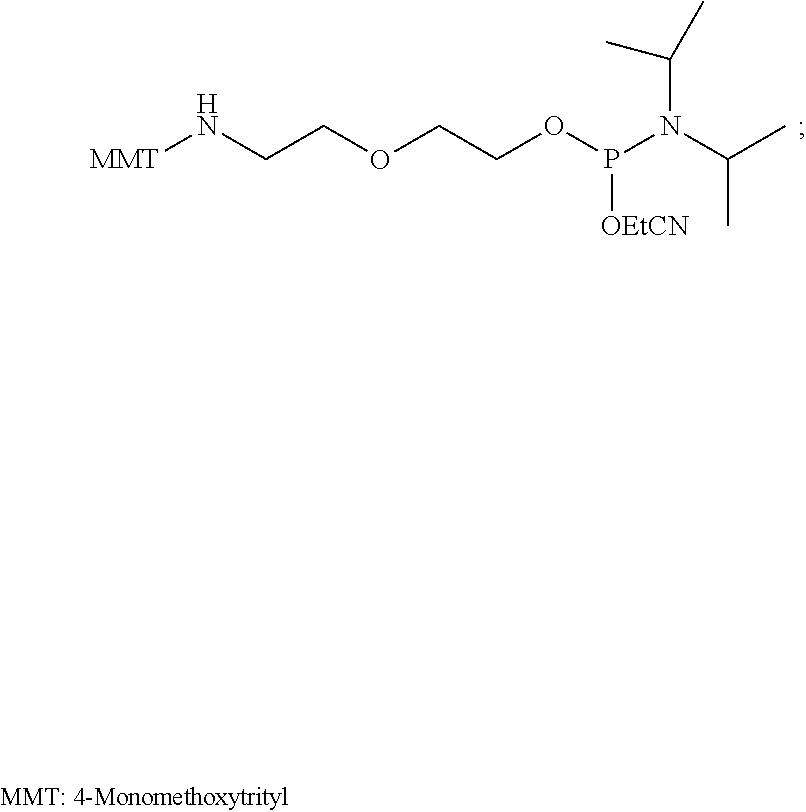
N(CCOCCOP(N(C(C)C)C(C)C)[OEtCN])[MMT]
